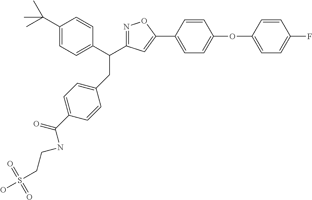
C1(CC(C2=CC=C(C(C)(C)C)C=C2)C2=NOC(C3=CC=C(OC4=CC=C(F)C=C4)C=C3)=C2)=CC=C(C(=O)NCCS(O)(=O)=O)C=C1
